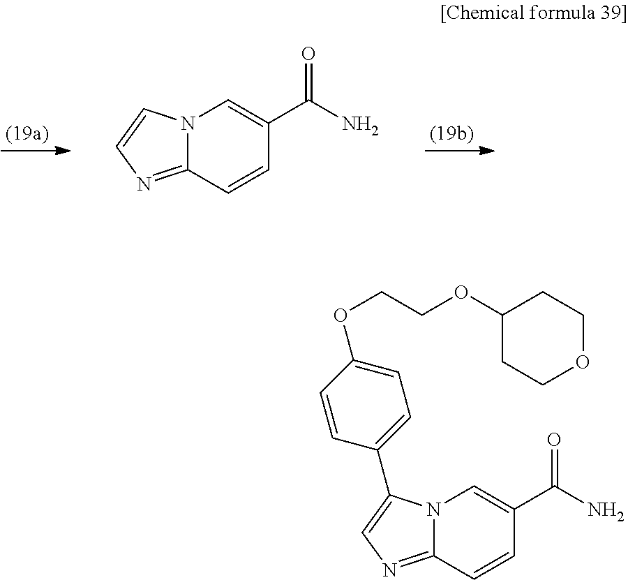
C12=NC=CN1C=C(C(N)=O)C=C2.C12=NC=C(C3=CC=C(OCCOC4CCOCC4)C=C3)N1C=C(C(N)=O)C=C2
